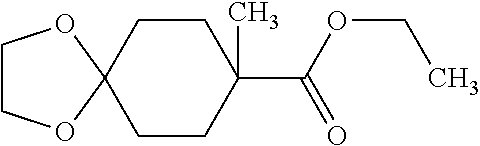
C1CC(C(OCC)=O)(C)CCC12OCCO2
